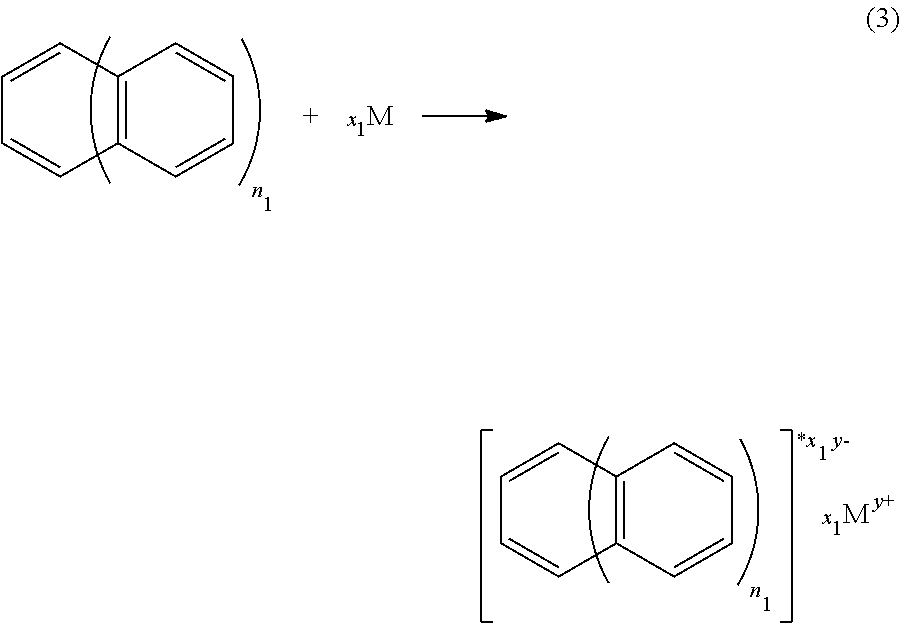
[M].C12=C(C=CC=C1)C=CC=C2.C12=C(C=CC=C1)C=CC=C2.[M]
